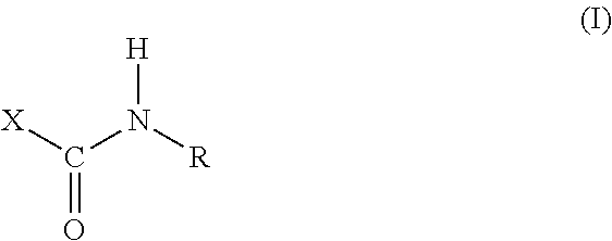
[H]N([R])C([X])=O
